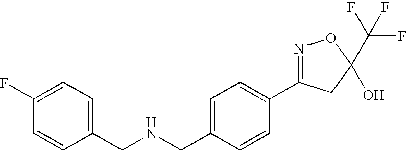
C1(CNCC2=CC=C(F)C=C2)=CC=C(C2=NOC(C(F)(F)F)(O)C2)C=C1
